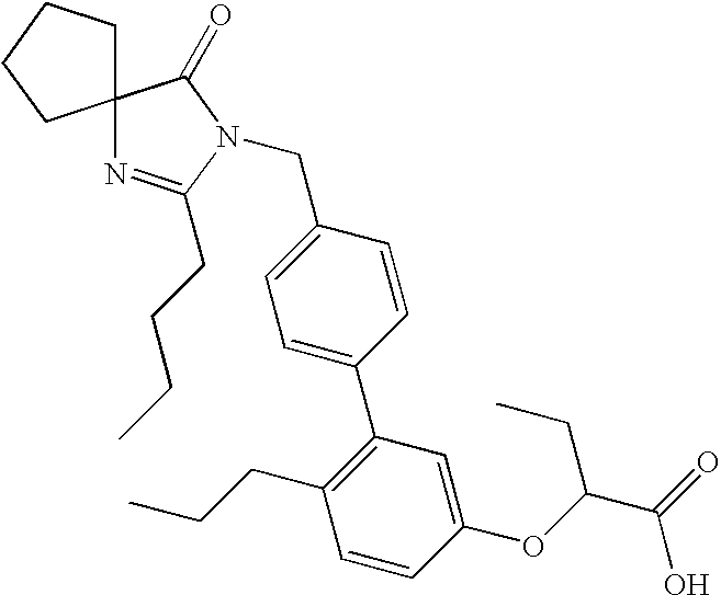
C1=C(C2=C(CCC)C=CC(OC(C(O)=O)CC)=C2)C=CC(CN2C(CCCC)=NC3(C2=O)CCCC3)=C1
